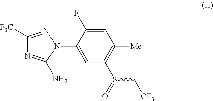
C1([F3C])=NN(C2=CC(S(=O)C[CF3])=C([Me])C=C2F)C(N)=N1
